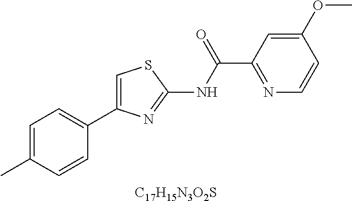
C1=C(C)C=CC(C2=CSC(NC(C3=NC=CC(OC)=C3)=O)=N2)=C1.[C17H15N3O2S]
